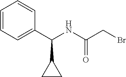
C1=CC=C(C(NC(CBr)=O)C2CC2)C=C1
